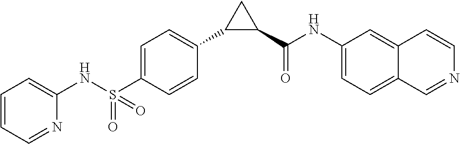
C1=CC=NC(NS(C2=CC=C(C3C(C(NC4=CC=C5C(=C4)C=CN=C5)=O)C3)C=C2)(=O)=O)=C1
